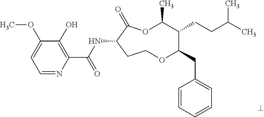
C1=NC(C(NC2C(=O)OC(C)C(CCC(C)C)C(CC3=CC=CC=C3)OCC2)=O)=C(O)C(OC)=C1
